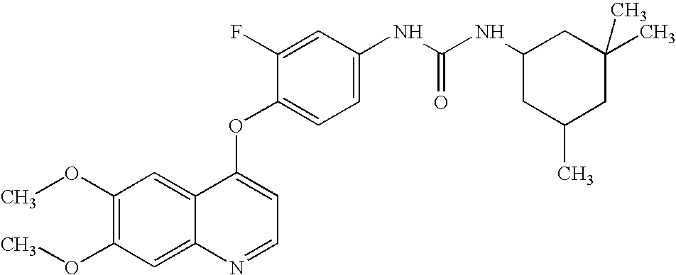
C1(OC)=C(OC)C=C2C(=C1)C(OC1=CC=C(NC(NC3CC(C)CC(C)(C)C3)=O)C=C1F)=CC=N2
